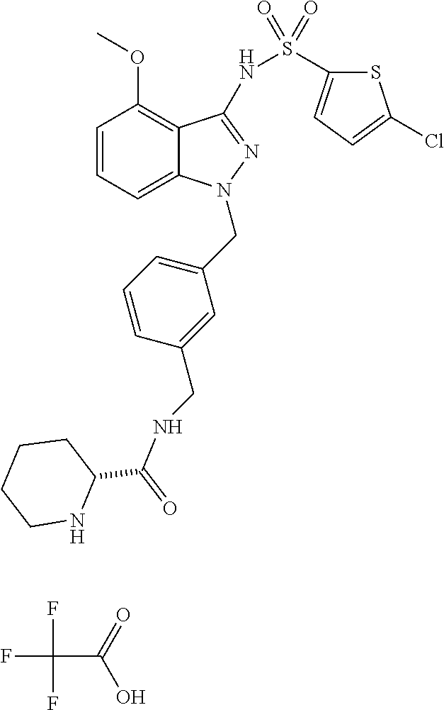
C1=CC=C2C(=C1OC)C(NS(=O)(=O)C1=CC=C(Cl)S1)=NN2CC1=CC=CC(CNC(C2NCCCC2)=O)=C1.FC(F)(F)C(=O)O
